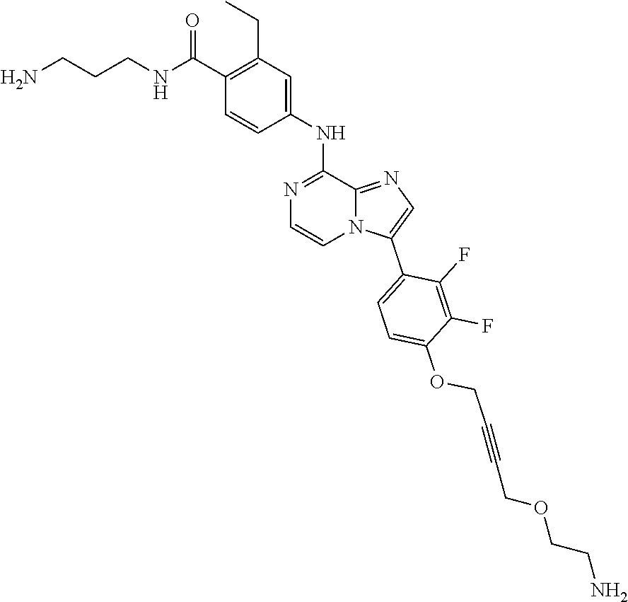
C(CNC(C1=C(CC)C=C(NC2=NC=CN3C2=NC=C3C2=CC=C(OCC#CCOCCN)C(F)=C2F)C=C1)=O)CN
